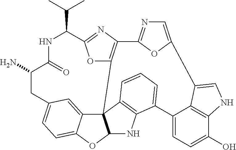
C1(C(C)C)NC(=O)C(N)CC2=CC=C3C(=C2)C24C(O3)NC3=C2C=CC=C3C2=CC=C(O)C3=C2C(=CN3)C2=CN=C(O2)C2=C4OC1=N2
